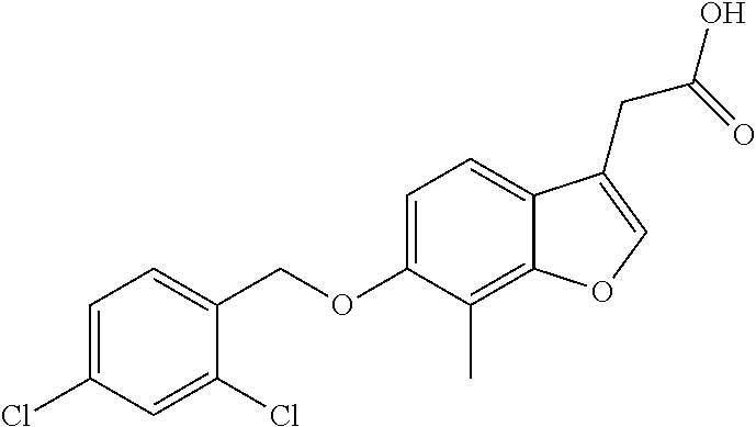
C1=C(Cl)C=C(Cl)C(COC2=CC=C3C(=C2C)OC=C3CC(=O)O)=C1
